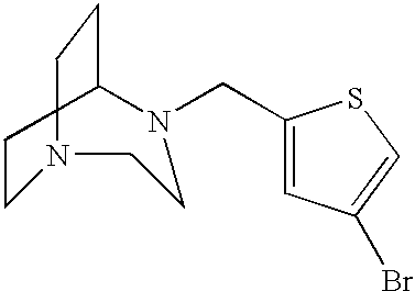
C1CN(CC2=CC(Br)=CS2)CCN(CC)C1
